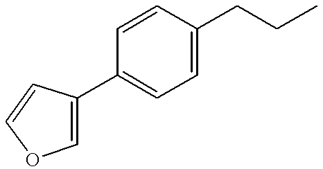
C1=CC(C2=COC=C2)=CC=C1CCC
